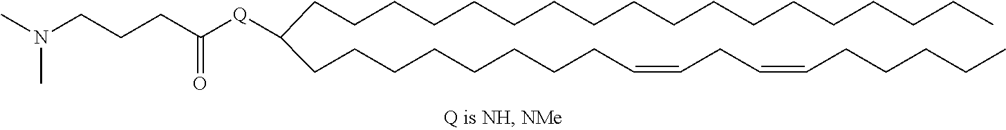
C(CCCCCCCCCCCCCCC(CCCCCCCCC=CCC=CCCCCC)[Q]C(CCCN(C)C)=O)CCC
